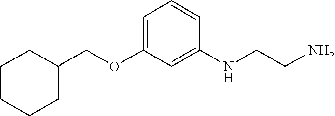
C1(COC2=CC=CC(NCCN)=C2)CCCCC1
